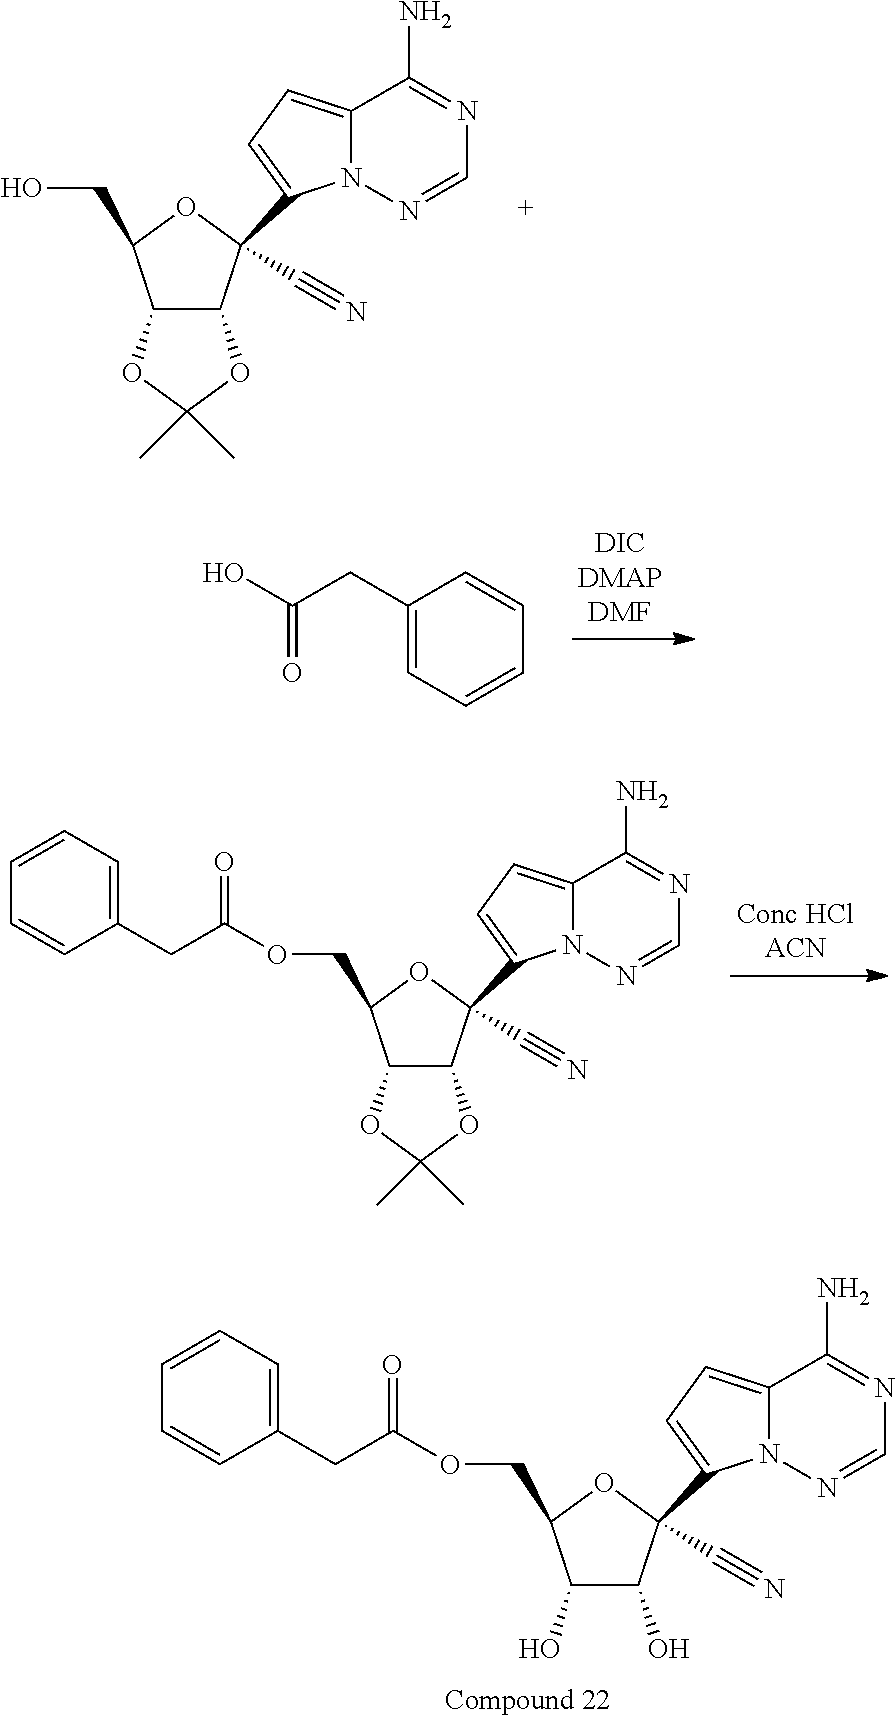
C12=CC=C(C3(C#N)C4C(C(CO)O3)OC(C)(C)O4)N1N=CN=C2N.OC(CC1=CC=CC=C1)=O.C12=CC=C(C3(C#N)C4C(C(COC(CC5=CC=CC=C5)=O)O3)OC(C)(C)O4)N1N=CN=C2N.C12=CC=C(C3(C#N)C(O)C(O)C(COC(CC4=CC=CC=C4)=O)O3)N1N=CN=C2N
